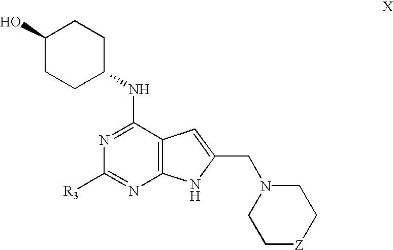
[R3]C1=NC2=C(C(NC3CCC(O)CC3)=N1)C=C(CN1CC[Z]CC1)N2
